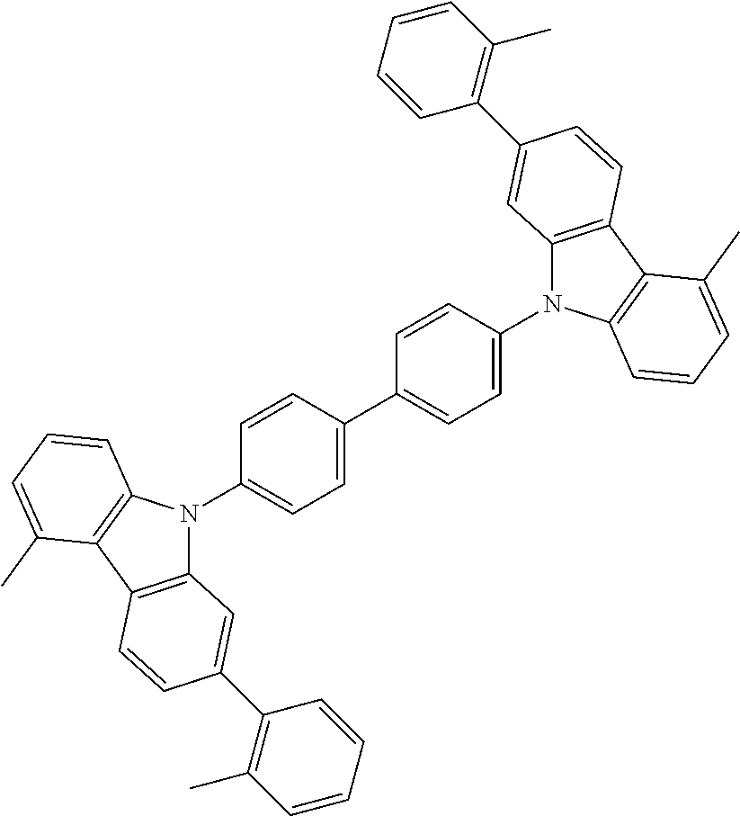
C1=C(C2=CC=C(N3C4=C(C5=C3C=CC=C5C)C=CC(C3=C(C)C=CC=C3)=C4)C=C2)C=CC(N2C3=C(C4=C2C=CC=C4C)C=CC(C2=C(C)C=CC=C2)=C3)=C1
